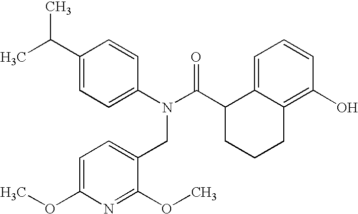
C1(C(C)C)=CC=C(N(C(C2CCCC3=C(O)C=CC=C23)=O)CC2=CC=C(OC)N=C2OC)C=C1
